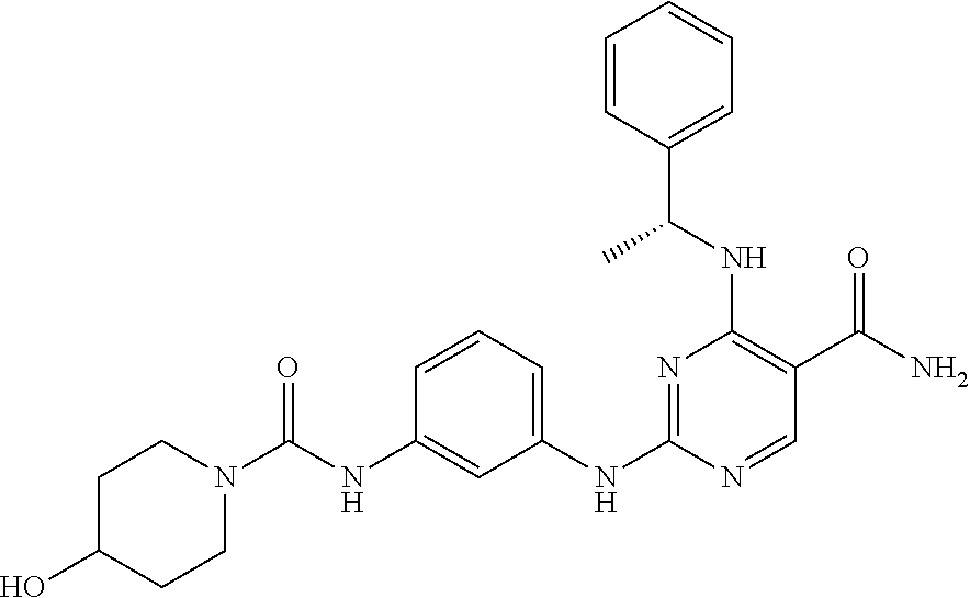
N1(C(NC2=CC(NC3=NC(NC(C4=CC=CC=C4)C)=C(C(N)=O)C=N3)=CC=C2)=O)CCC(O)CC1
